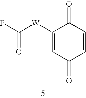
C1([W]C(P)=O)=CC(=O)C=CC1=O
